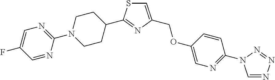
C1(N2CCC(C3=NC(COC4=CN=C(N5C=NN=N5)C=C4)=CS3)CC2)=NC=C(F)C=N1
